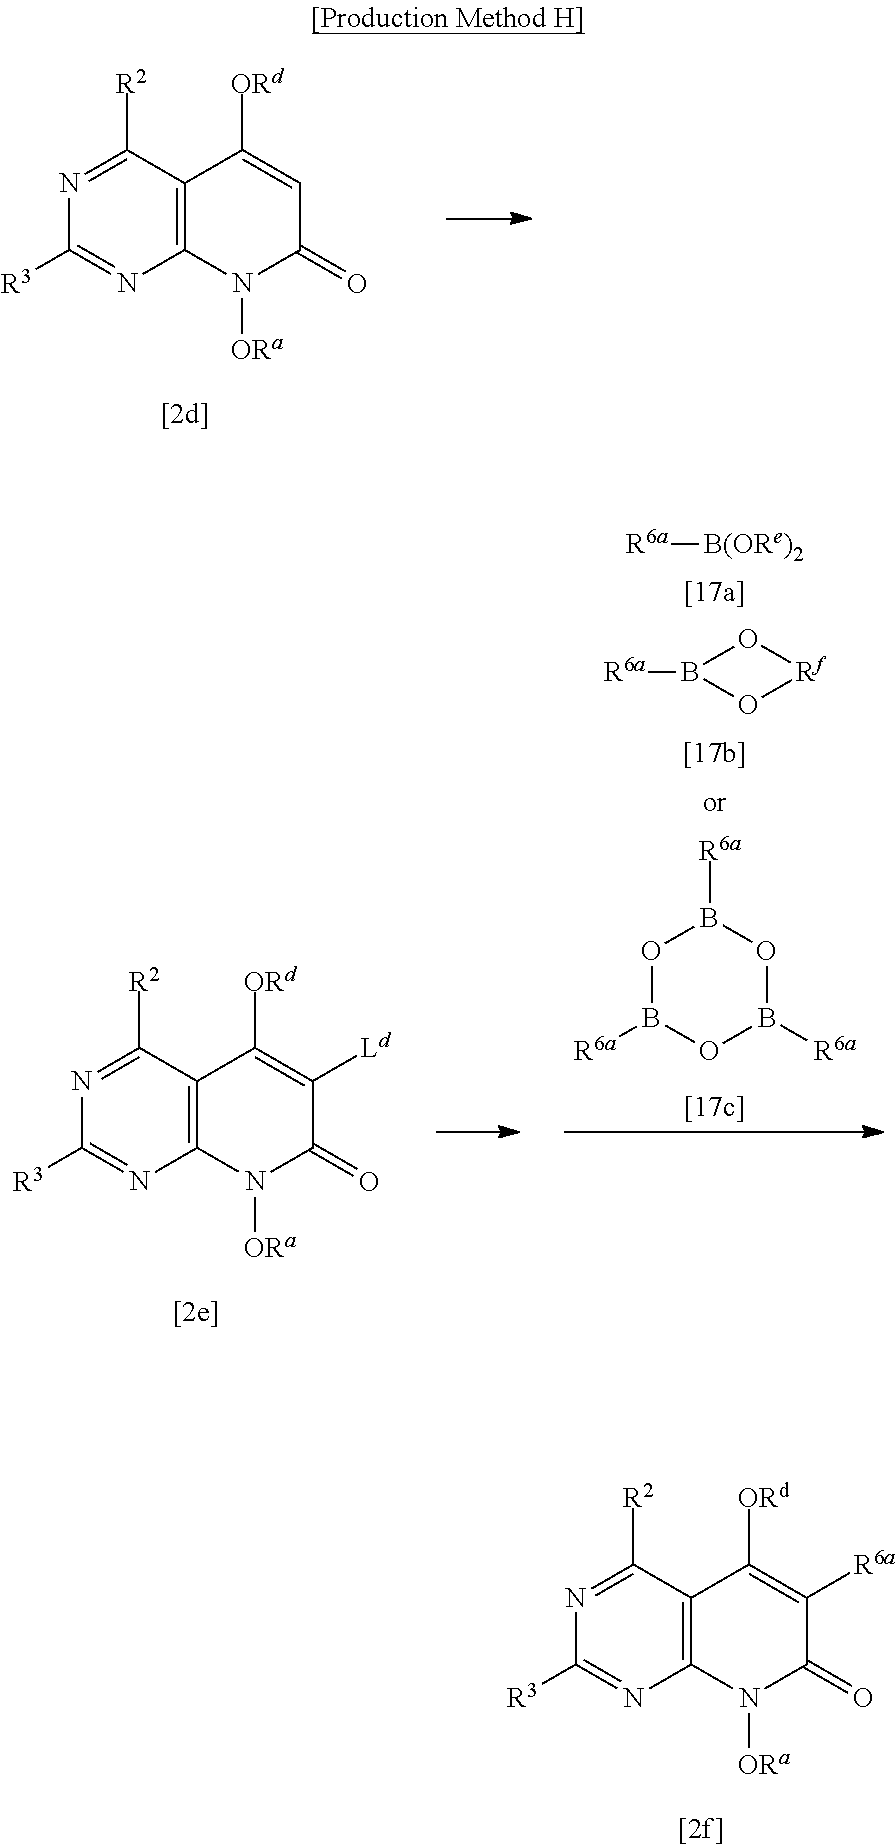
C12=C(C([R2])=NC([R3])=N1)C([ORd])=C([R6a])C(=O)N2[ORa].C12=C(C([R2])=NC([R3])=N1)C([ORd])=CC(=O)N2[ORa].C12=C(C([R2])=NC([R3])=N1)C([ORd])=C([Ld])C(=O)N2[ORa].[R6a][B(ORe)2].[R6a]B1O[Rf]O1.O1B([R6a])OB([R6a])OB1[R6a]
